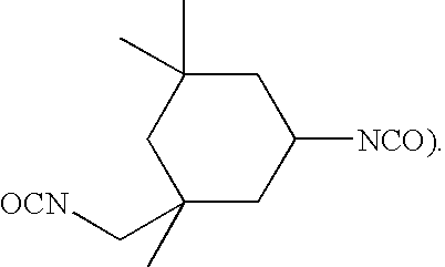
C1(C)(C)CC(C[OCN])(C)CC([NCO)])C1
